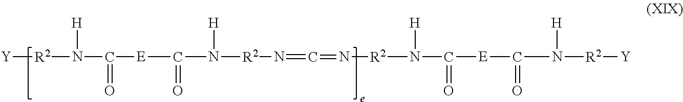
[Y][R2]N(C([E]C(N([R2]N=C=N[R2]N(C([E]C(N([R2][Y])[H])=O)=O)[H])[H])=O)=O)[H]
